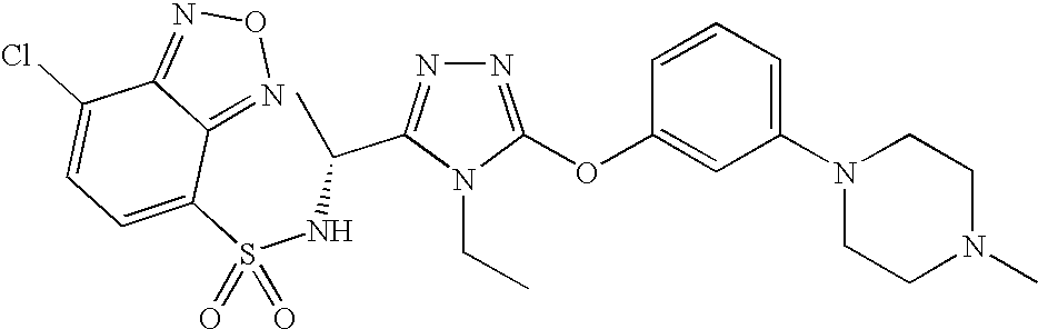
N1=C(OC2=CC(N3CCN(C)CC3)=CC=C2)N(CC)C(C(C)NS(C2=CC=C(Cl)C3=NON=C23)(=O)=O)=N1
